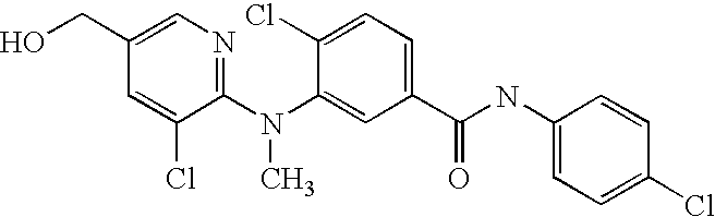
C1(N(C2=CC(C(NC3=CC=C(Cl)C=C3)=O)=CC=C2Cl)C)=NC=C(CO)C=C1Cl
